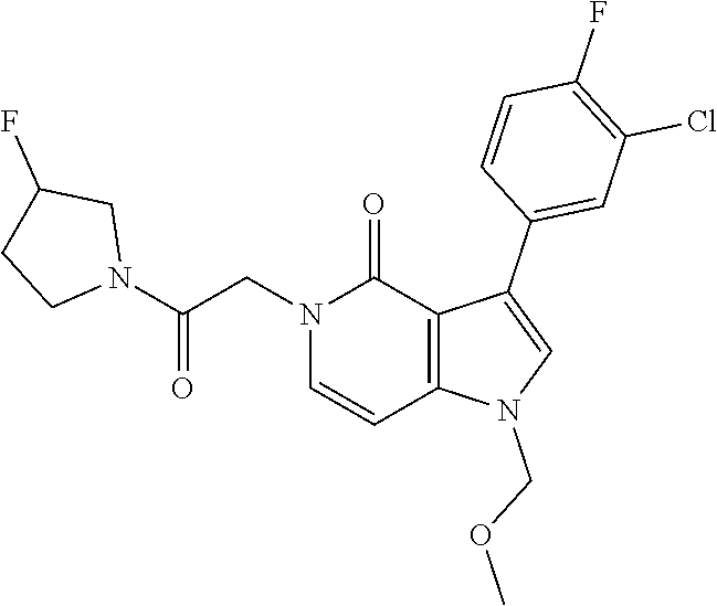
C1(F)=C(Cl)C=C(C2=CN(COC)C3=C2C(=O)N(CC(N2CC(F)CC2)=O)C=C3)C=C1
